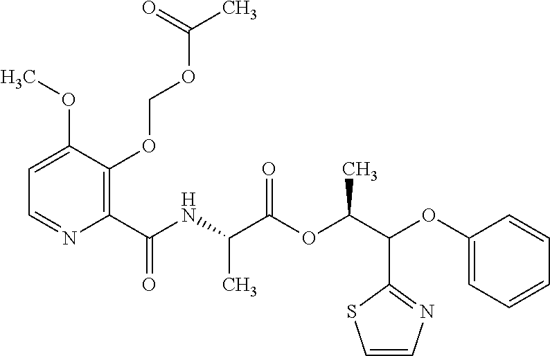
C1(C(NC(C(OC(C(C2=NC=CS2)OC2=CC=CC=C2)C)=O)C)=O)=C(OCOC(C)=O)C(OC)=CC=N1
